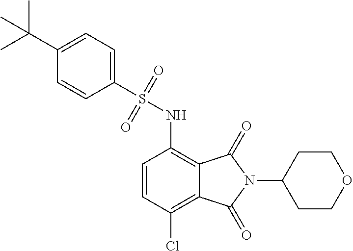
C1=CC(Cl)=C2C(=C1NS(C1=CC=C(C(C)(C)C)C=C1)(=O)=O)C(=O)N(C1CCOCC1)C2=O
